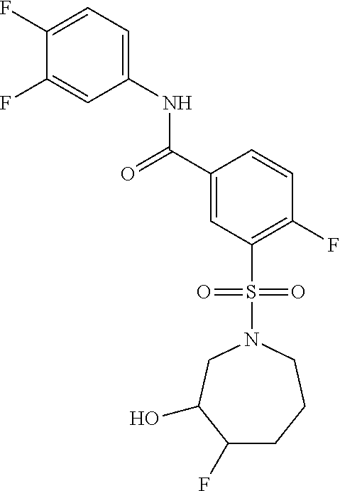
C1(F)=CC=C(NC(=O)C2=CC(S(=O)(=O)N3CC(O)C(F)CCC3)=C(F)C=C2)C=C1F
